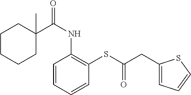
C1C(C(NC2=C(SC(CC3=CC=CS3)=O)C=CC=C2)=O)(C)CCCC1
